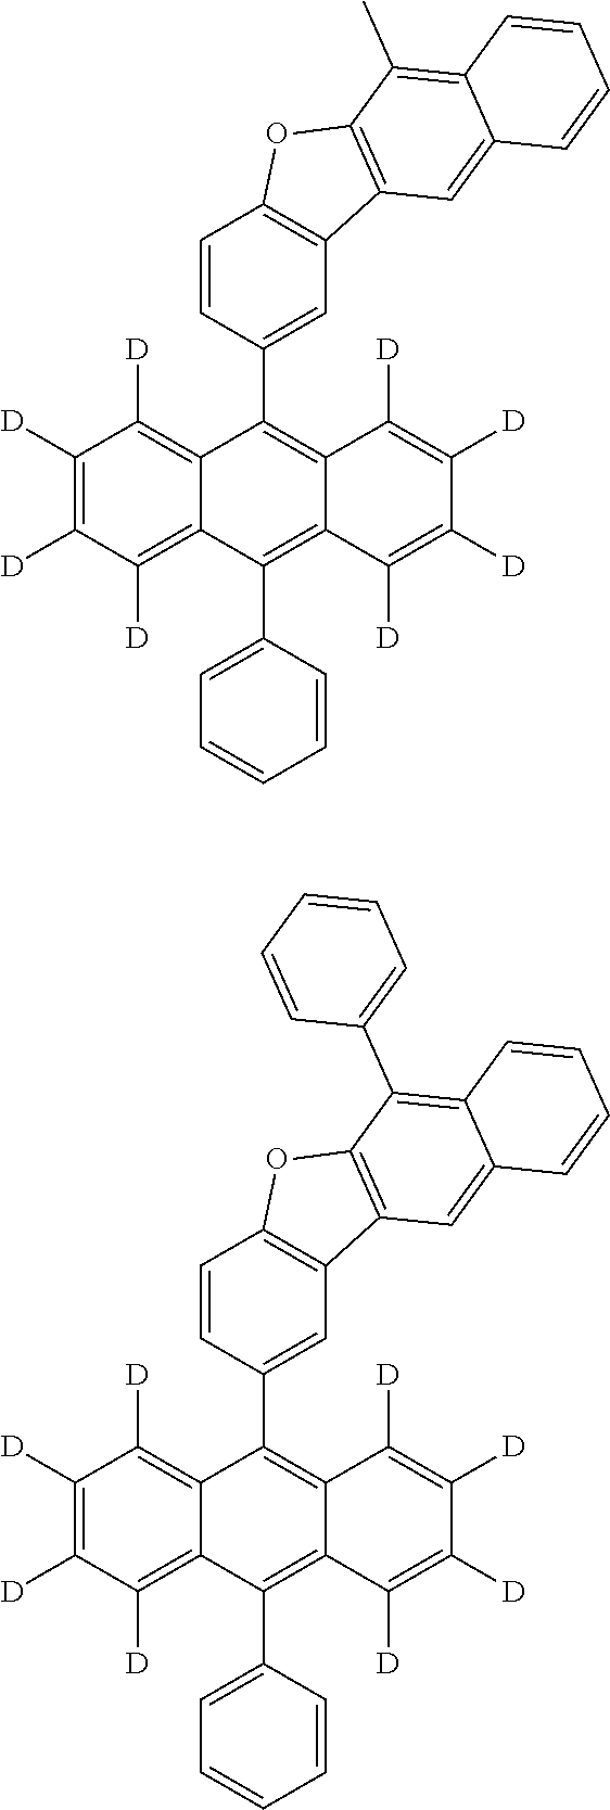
C1([D])=C([D])C([D])=C2C(=C1[D])C(C1=CC3=C(C=C1)OC1=C3C=C3C(=C1C)C=CC=C3)=C1C(=C2C2=CC=CC=C2)C([D])=C([D])C([D])=C1[D].C1([D])=C([D])C([D])=C2C(=C1[D])C(C1=CC3=C(C=C1)OC1=C3C=C3C(=C1C1=CC=CC=C1)C=CC=C3)=C1C(=C2C2=CC=CC=C2)C([D])=C([D])C([D])=C1[D]
